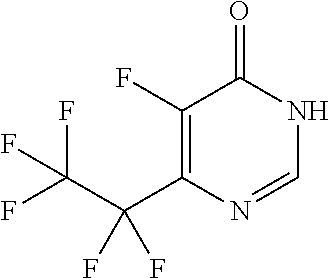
C1(F)=C(C(C(F)(F)F)(F)F)N=CNC1=O
